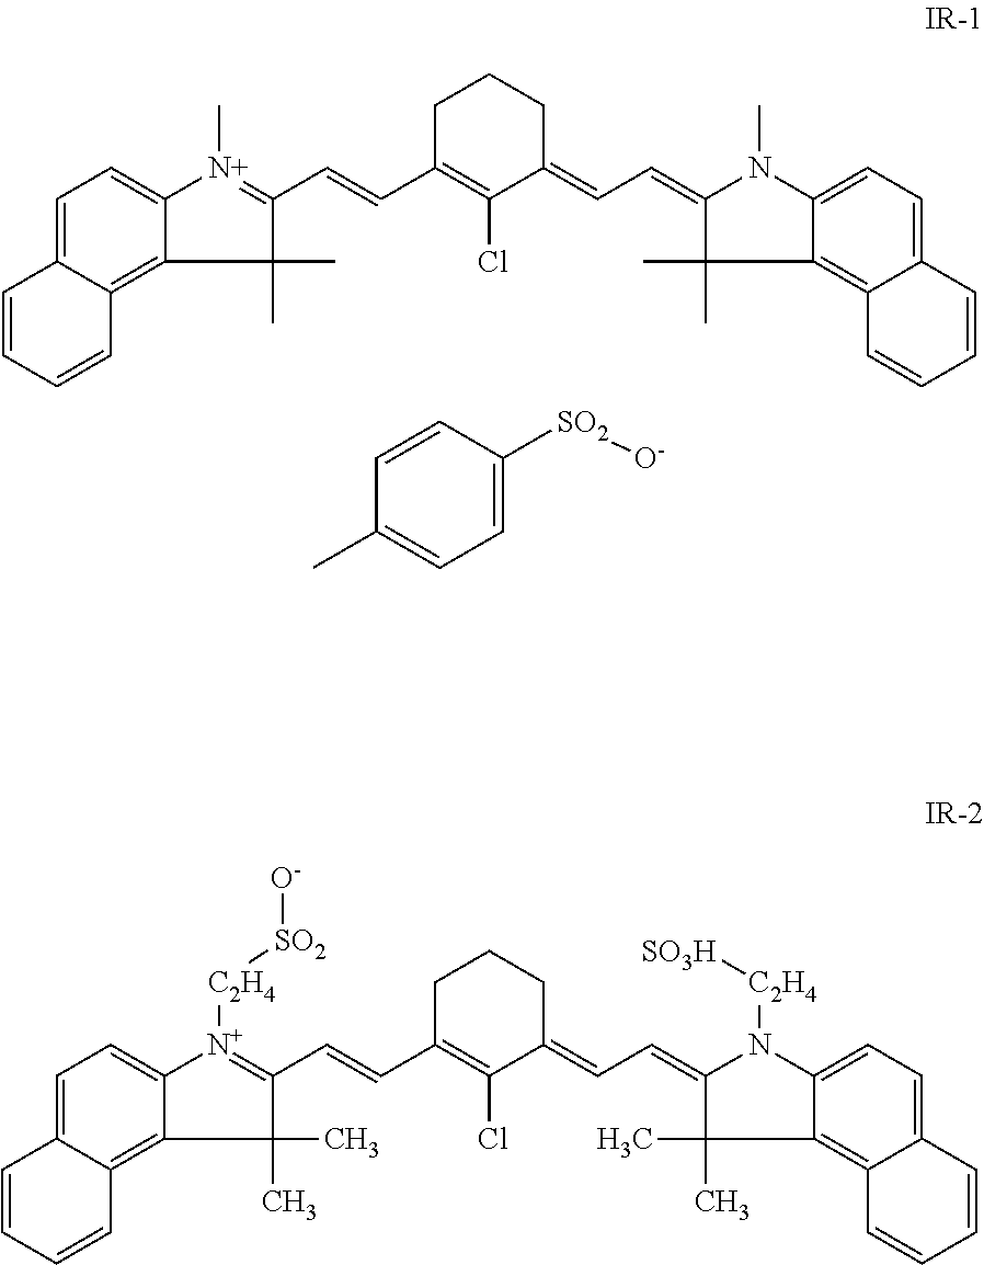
C1=CC=CC2=C3C(=CC=C12)[N+](C)=C(C=CC1=C(Cl)C(=CC=C2C(C)(C)C4=C5C(=CC=C4N2C)C=CC=C5)CCC1)C3(C)C.C1=CC([SO2][O-])=CC=C1C.C1=CC=CC2=C3C(=CC=C12)[N+]([C2H4][SO2][O-])=C(C=CC1=C(Cl)C(=CC=C2C(C)(C)C4=C5C(=CC=C4N2[C2H4][SO3H])C=CC=C5)CCC1)C3(C)C
